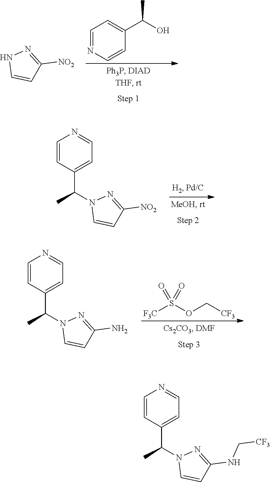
C1=NC=CC(C(O)C)=C1.C1=CNN=C1[NO2].C1=CC(C(N2C=CC([NO2])=N2)C)=CC=N1.[CF3]COS([F3C])(=O)=O.C1=CC(C(N2C=CC(N)=N2)C)=CC=N1.C1=CC(C(N2C=CC(NC[CF3])=N2)C)=CC=N1
